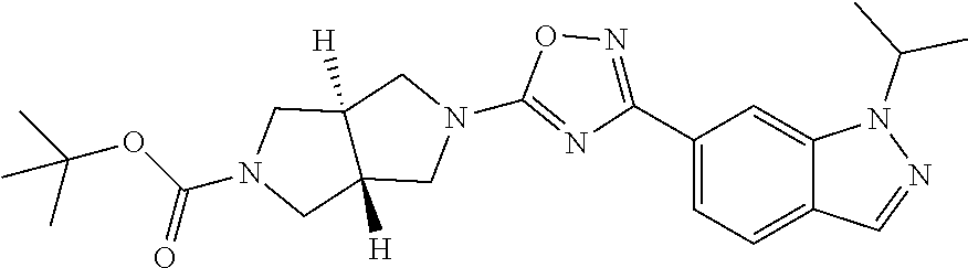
C12([H])C([H])(CN(C3=NC(C4=CC=C5C(=C4)N(C(C)C)N=C5)=NO3)C1)CN(C(=O)OC(C)(C)C)C2
